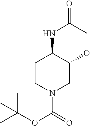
C1CN(C(=O)OC(C)(C)C)CC2C1NC(=O)CO2
